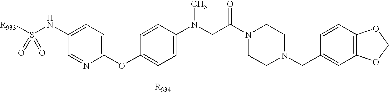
[R933]S(NC1=CC=C(OC2=C([R934])C=C(N(CC(N3CCN(CC4=CC5=C(C=C4)OCO5)CC3)=O)C)C=C2)N=C1)(=O)=O
